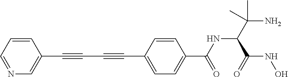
C1=CC=NC=C1C#CC#CC1=CC=C(C(NC(C(C)(C)N)C(NO)=O)=O)C=C1
